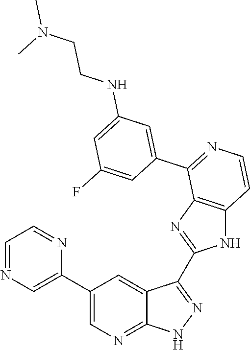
C1=NC=C(C2=CN=C3C(=C2)C(C2=NC4=C(N2)C=CN=C4C2=CC(NCCN(C)C)=CC(F)=C2)=N[N H]3)N=C1
